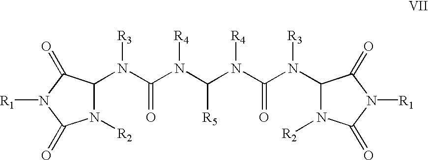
C1(N(C(=O)N(C([R5])N(C(=O)N(C2N([R2])C(=O)N([R1])C2=O)[R3])[R4])[R4])[R3])N([R2])C(=O)N([R1])C1=O
